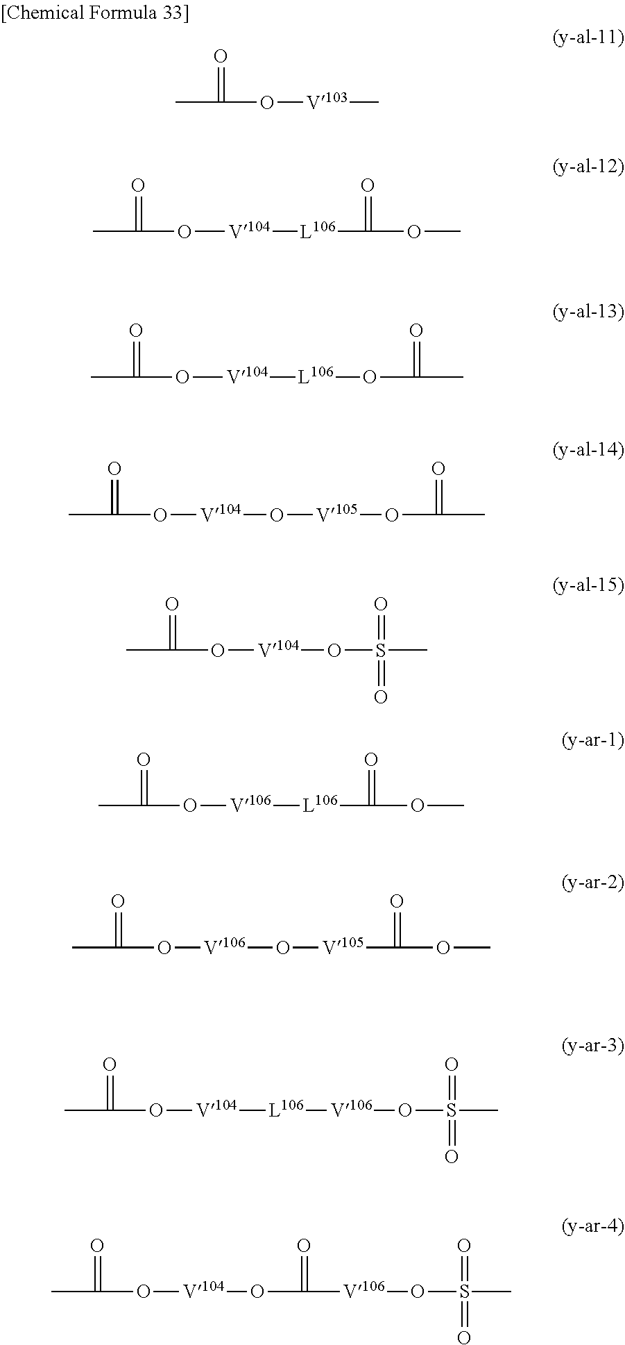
CC(O[V103]C)=O.CC(O[V104][L106]C(OC)=O)=O.CC(O[V104][L106]OC(C)=O)=O.CC(O[V104]O[V105]OC(=O)C)=O.CC(O[V104]OS(=O)(=O)C)=O.CC(O[V106][L106]C(=O)OC)=O.CC(O[V106]O[V105]C(=O)OC)=O.CC(O[V104][L106][V106]OS(C)(=O)=O)=O.CC(O[V104]OC(=O)[V106]OS(C)(=O)=O)=O
